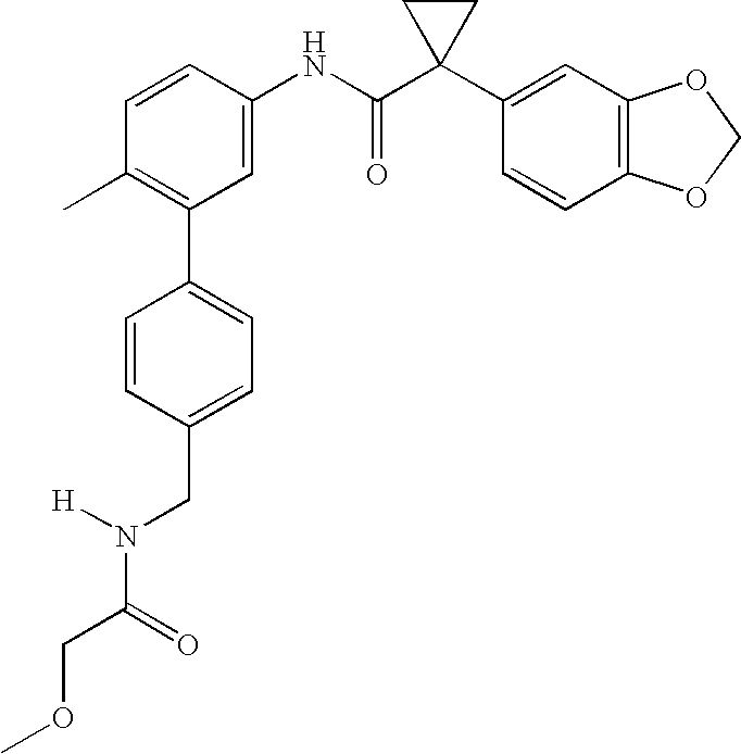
C1=C(NC(C2(C3=CC4=C(C=C3)OCO4)CC2)=O)C=CC(C)=C1C1=CC=C(CN(C(COC)=O)[H])C=C1
